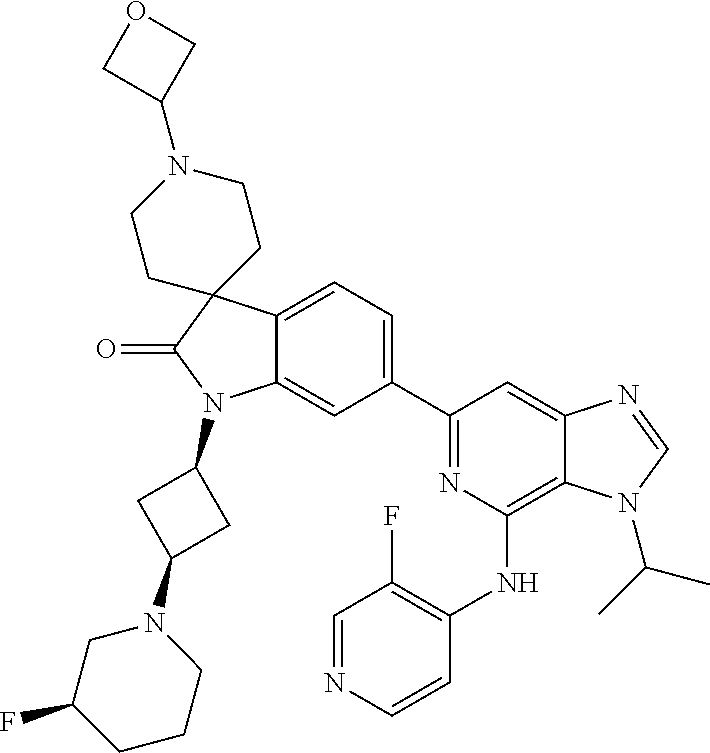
C12=CC=C(C3=NC(NC4=C(F)C=NC=C4)=C4C(=C3)N=CN4C(C)C)C=C1N(C1CC(N3CC(F)CCC3)C1)C(=O)C21CCN(C2COC2)CC1
